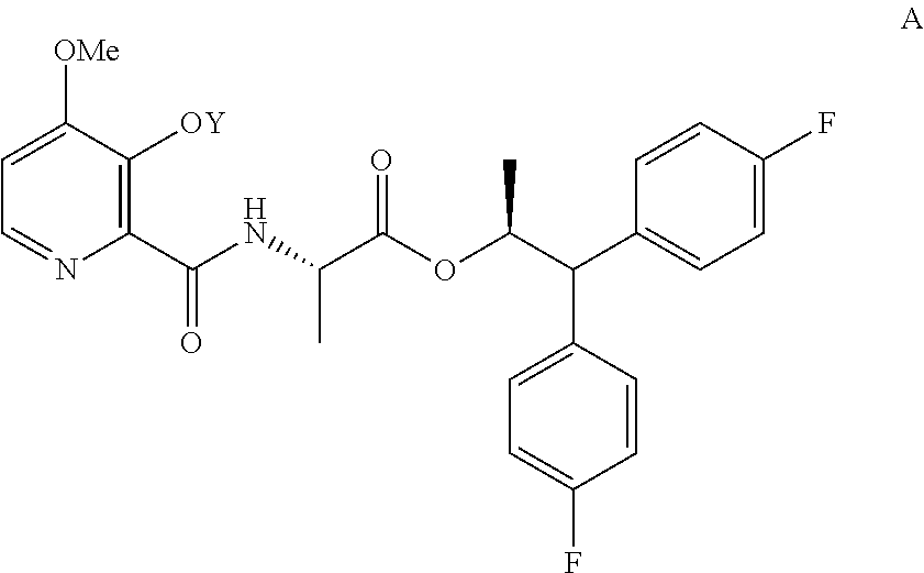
N(C(C(OC(C(C1=CC=C(F)C=C1)C1=CC=C(F)C=C1)C)=O)C)C(C1=C([OY])C([OMe])=CC=N1)=O
